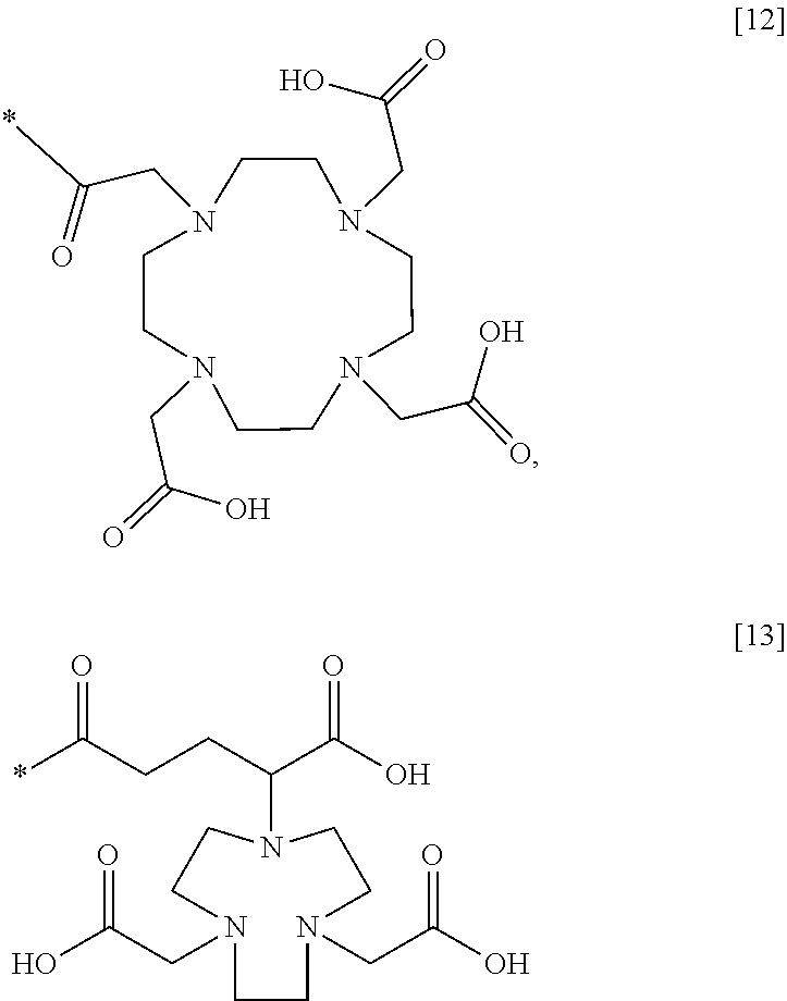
N1(CC(O)=O)CCN(CC(=O)*)CCN(CC(O)=O)CCN(CC(O)=O)CC1.N1(CC(O)=O)CCN(CC(O)=O)CCN(C(C(O)=O)CCC(*)=O)CC1
